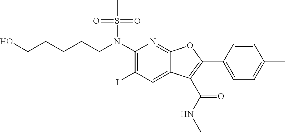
C(CN(C1=C(I)C=C2C(=N1)OC(C1=CC=C(C)C=C1)=C2C(NC)=O)S(C)(=O)=O)CCCO
